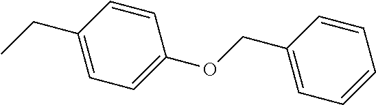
C1=C(CC)C=CC(OCC2=CC=CC=C2)=C1
